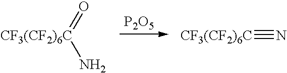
O=[CF3(CF2)6C]N.[P2O5].[CF3(CF2)6C]#N
